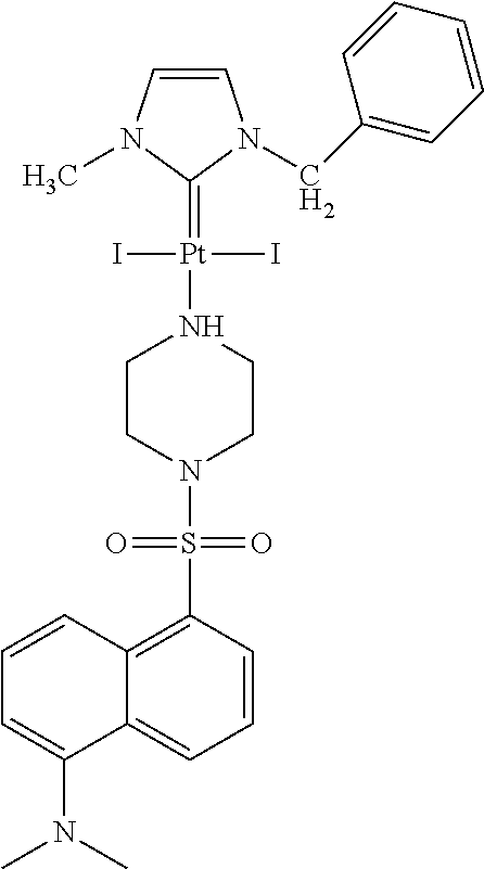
C1=CN(C)C(=[Pt](I)(I)N2CCN(S(=O)(=O)C3=C4C(=CC=C3)C(N(C)C)=CC=C4)CC2)N1CC1=CC=CC=C1
